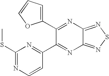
C1(SC)=NC=CC(C2=NC3=NSN=C3N=C2C2=CC=CO2)=N1
